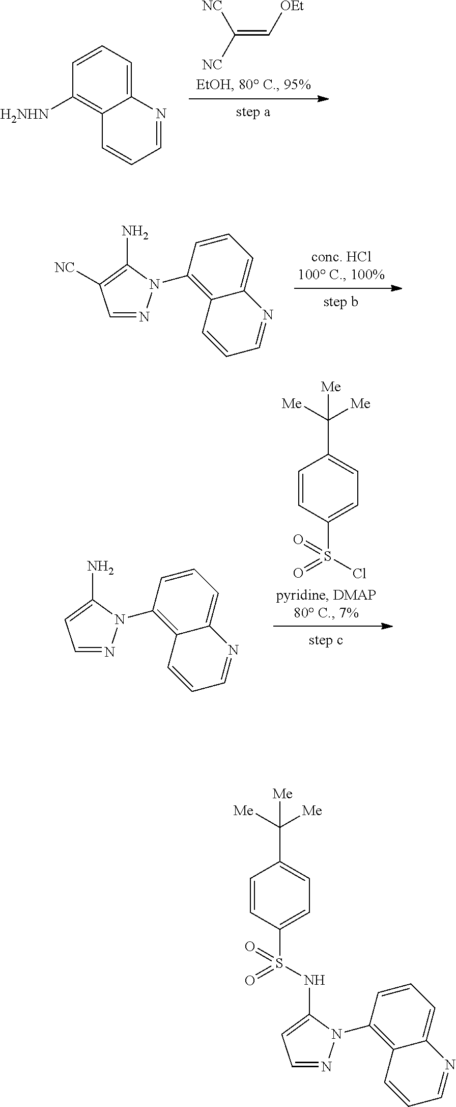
C1=CC([H2NHN])=C2C(=C1)N=CC=C2.C(=C[OEt])([NC])[NC].C1=NN(C2=C3C(=CC=C2)N=CC=C3)C(N)=C1[NC].C1=NN(C2=C3C(=CC=C2)N=CC=C3)C(N)=C1.C1=CC(S(Cl)(=O)=O)=CC=C1C([Me])([Me])[Me].C1=CC(S(=O)(=O)NC2=CC=NN2C2=C3C(=CC=C2)N=CC=C3)=CC=C1C([Me])([Me])[Me]
